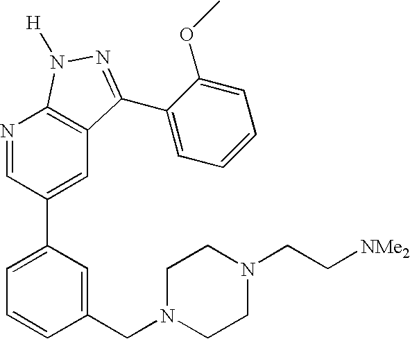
N1=CC(C2=CC=CC(CN3CCN(CC[NMe2])CC3)=C2)=CC2=C1N([H])N=C2C1=CC=CC=C1OC
